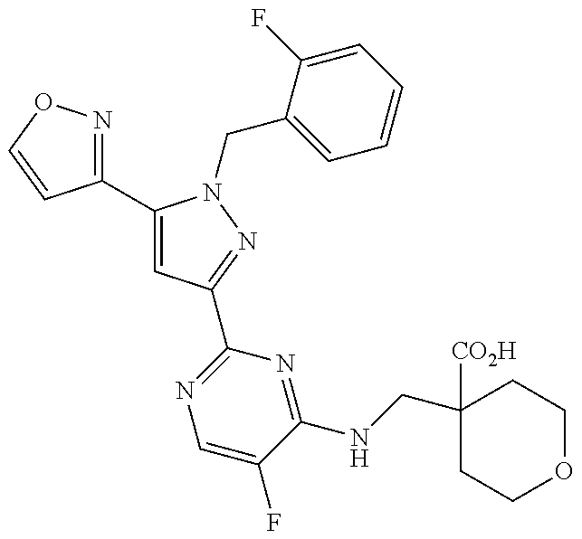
C1(C2=CC(C3=NC=C(F)C(NCC4([CO2H])CCOCC4)=N3)=NN2CC2=CC=CC=C2F)=NOC=C1
